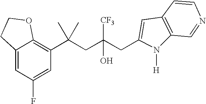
C1(F)=CC(C(CC(CC2=CC3=C(N2[H])C=NC=C3)([CF3])O)(C)C)=C2C(=C1)CCO2
